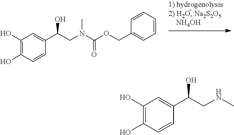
C1(O)=C(O)C=CC(C(CN(C(OCC2=CC=CC=C2)=O)C)O)=C1.C1(O)=C(O)C=CC(C(CNC)O)=C1
